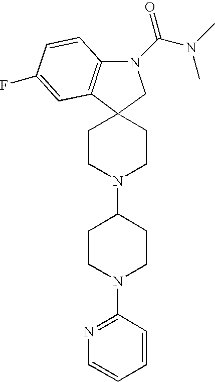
C12(CCN(C3CCN(C4=NC=CC=C4)CC3)CC1)C1=C(N(C(N(C)C)=O)C2)C=CC(F)=C1
